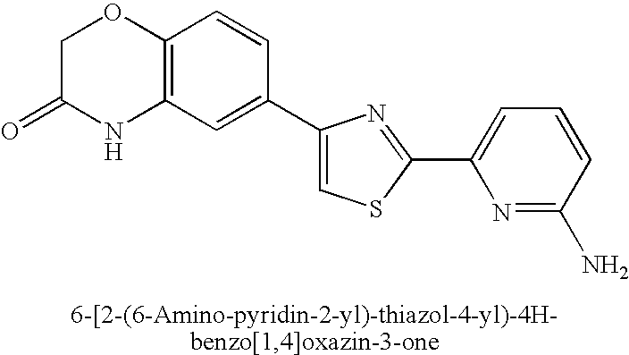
C1C(=O)NC2=C(O1)C=CC(C1=CSC(C3=CC=CC(N)=N3)=N1)=C2
